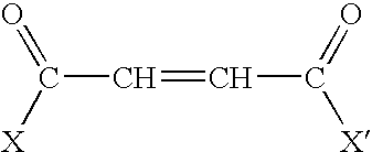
C(C=CC([X])=O)(=O)[X]
